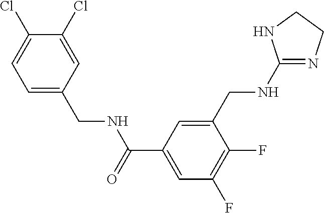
C1=C(CNC(=O)C2=CC(F)=C(F)C(CNC3=NCCN3)=C2)C=C(Cl)C(Cl)=C1
